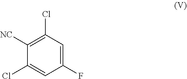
C1([NC])=C(Cl)C=C(F)C=C1Cl
